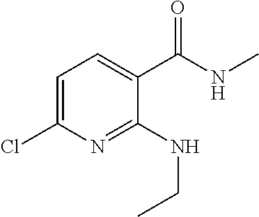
C1=C(Cl)N=C(NCC)C(C(NC)=O)=C1
